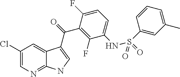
C1(Cl)=CN=C2C(=C1)C(C(=O)C1=C(F)C(NS(C3=CC(C)=CC=C3)(=O)=O)=CC=C1F)=CN2
